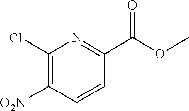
C1(Cl)=C([O2N])C=CC(C(OC)=O)=N1
